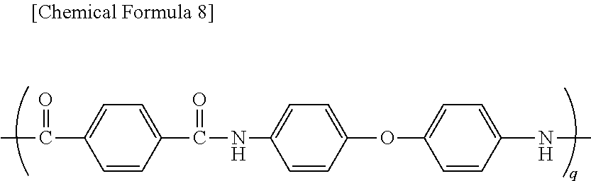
N(C1=CC=C(OC2=CC=C(NC)C=C2)C=C1)C(=O)C1=CC=C(C(C)=O)C=C1
